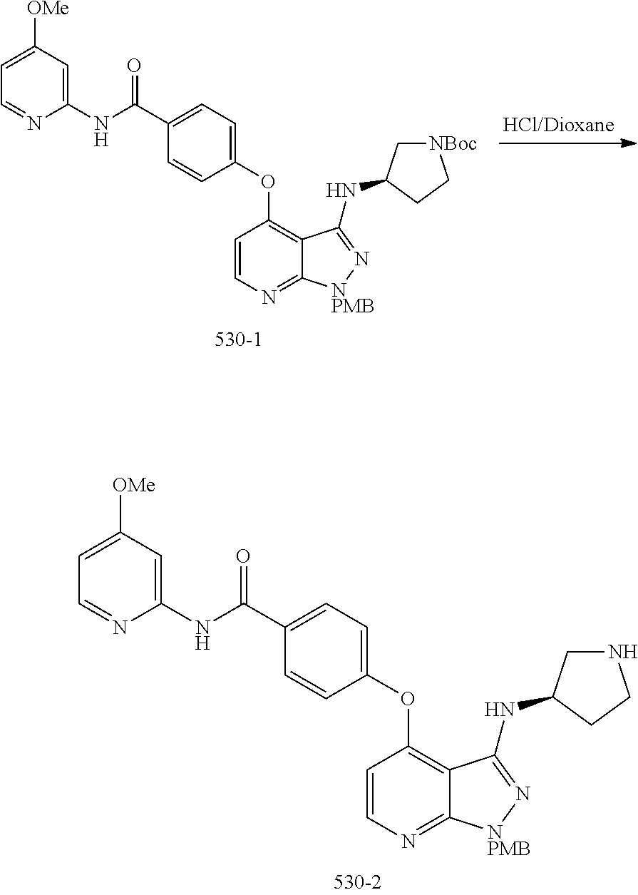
N(C(C1=CC=C(OC2=C3C(=NC=C2)[NPMB]N=C3NC2C[NBoc]CC2)C=C1)=O)C1=CC([OMe])=CC=N1.N(C(C1=CC=C(OC2=C3C(=NC=C2)[NPMB]N=C3NC2CNCC2)C=C1)=O)C1=CC([OMe])=CC=N1
